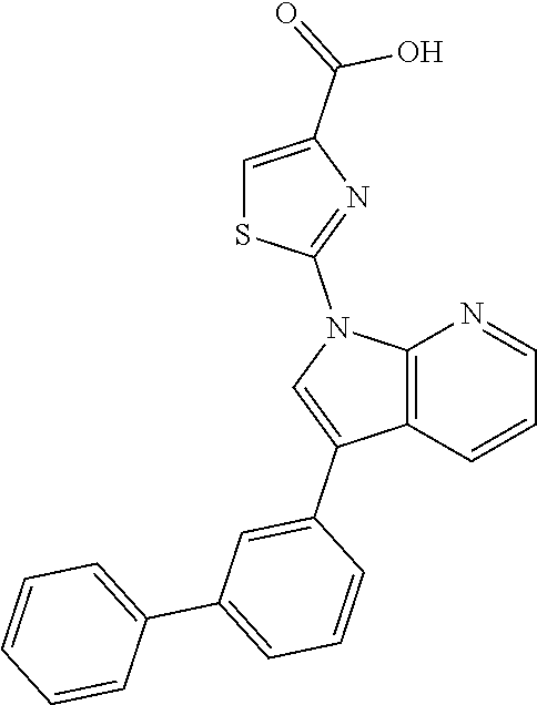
C12=C(C=CC=N1)C(C1=CC(C3=CC=CC=C3)=CC=C1)=CN2C1=NC(C(O)=O)=CS1
